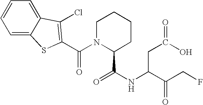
N1(C(C2=C(Cl)C3=CC=CC=C3S2)=O)C(C(NC(C(CF)=O)CC(O)=O)=O)CCCC1
